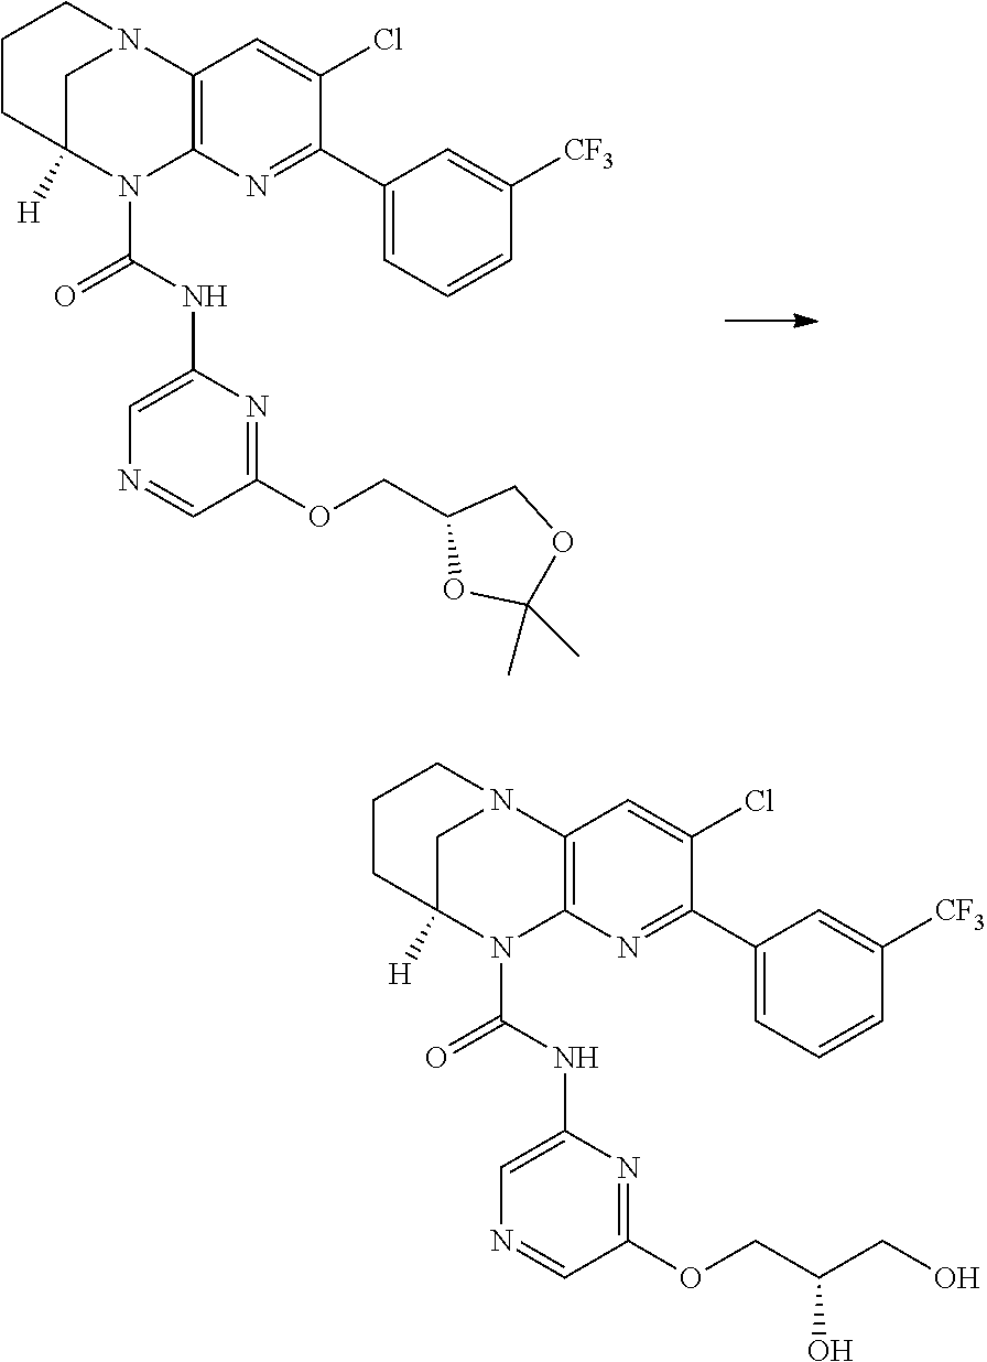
C1C2([H])N(C(NC3=CN=CC(OCC4OC(C)(C)OC4)=N3)=O)C3=C(N1CCC2)C=C(Cl)C(C1=CC=CC([CF3])=C1)=N3.C1C2([H])N(C(NC3=CN=CC(OCC(CO)O)=N3)=O)C3=C(N1CCC2)C=C(Cl)C(C1=CC=CC([CF3])=C1)=N3
